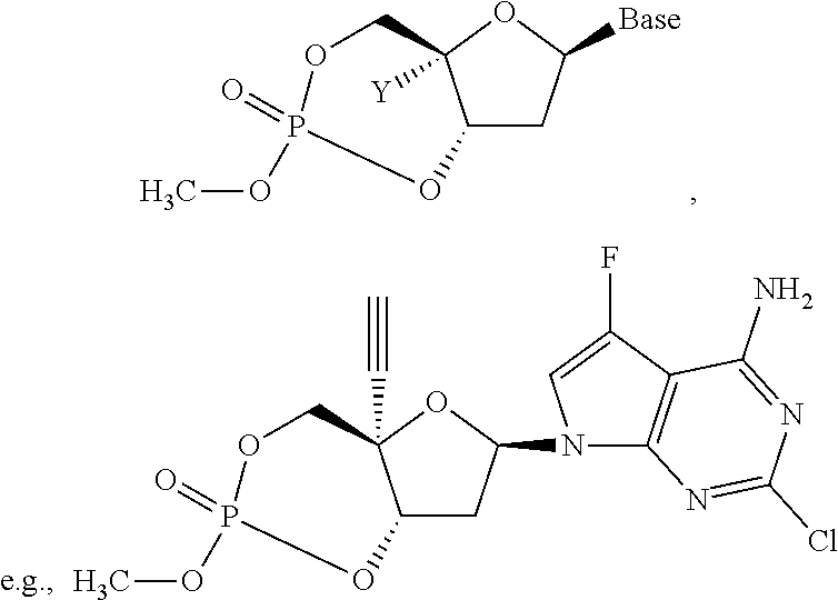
C12CC([Base])OC1([Y])COP(=O)(OC)O2.C12CC(N3C4=C(C(F)=C3)C(N)=NC(Cl)=N4)OC1(C#C)COP(=O)(OC)O2
